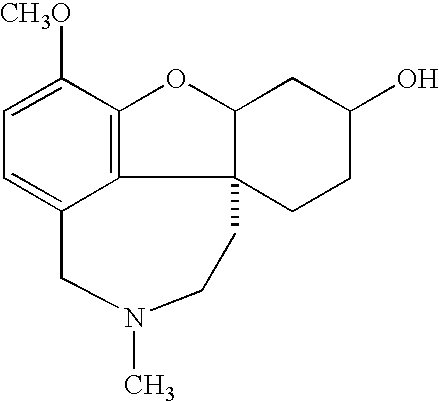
C1=C([CH3O])C2=C3C(=C1)CN(C)CCC31C(O2)CC(O)CC1
